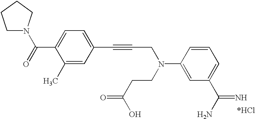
C1N(C(=O)C2=CC=C(C#CCN(CCC(=O)O)C3=CC(C(N)=N)=CC=C3)C=C2C)CCC1
